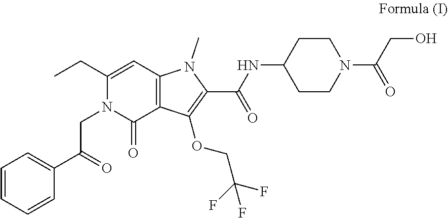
C1=CC=CC(C(=O)CN2C(=O)C3=C(C=C2CC)N(C)C(C(=O)NC2CCN(C(=O)CO)CC2)=C3OCC(F)(F)F)=C1
